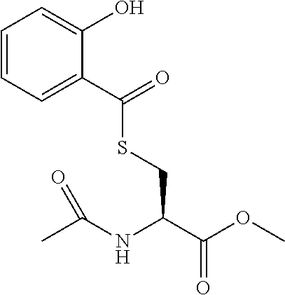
C1=CC=C(C(SCC(C(OC)=O)NC(C)=O)=O)C(O)=C1
